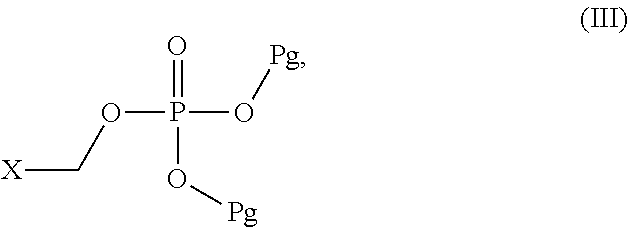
O=P(O[Pg])(OC[X])O[Pg]
